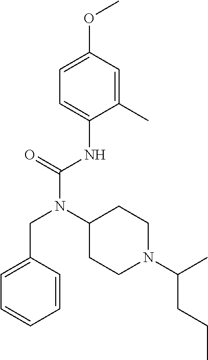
C1=C(OC)C=C(C)C(NC(N(C2CCN(C(C)CCC)CC2)CC2=CC=CC=C2)=O)=C1
